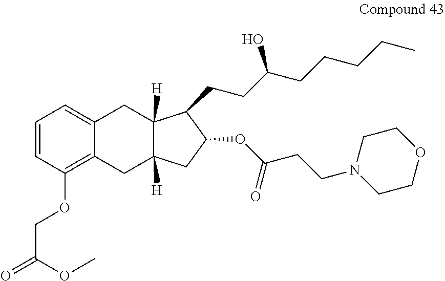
C1=CC(OCC(=O)OC)=C2C(=C1)CC1([H])C([H])(C2)CC(OC(CCN2CCOCC2)=O)C1CCC(CCCCC)O
